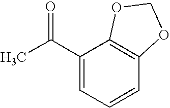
C12=C(C(C(C)=O)=CC=C1)OCO2
